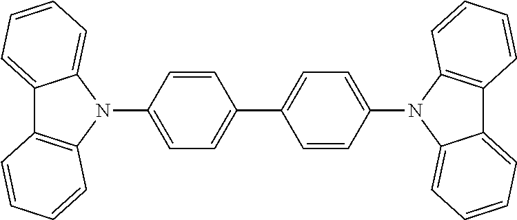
C12=CC=CC=C1N(C1=CC=C(C3=CC=C(N4C5=C(C6=CC=CC=C64)C=CC=C5)C=C3)C=C1)C1=C2C=CC=C1
